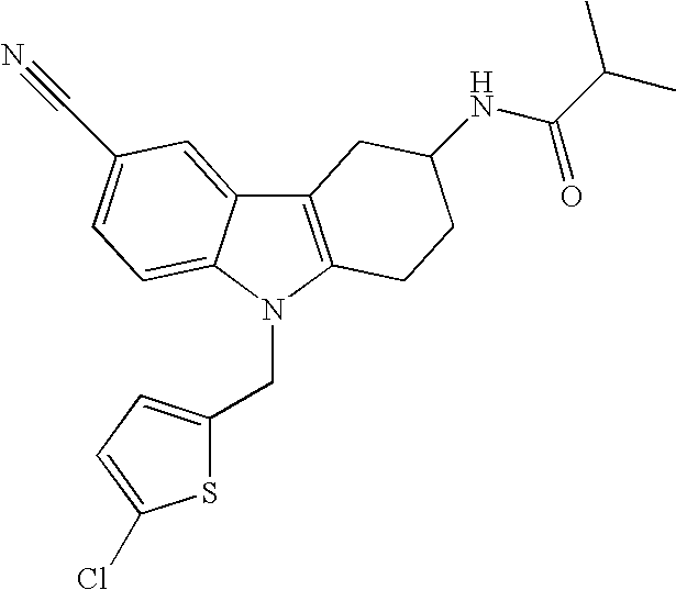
C12=C(N(CC3=CC=C(Cl)S3)C3=CC=C(C#N)C=C13)CCC(NC(C(C)C)=O)C2
